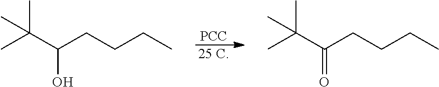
[PCC].[25 C].CC(C(CCCC)O)(C)C.CC(C(CCCC)=O)(C)C
